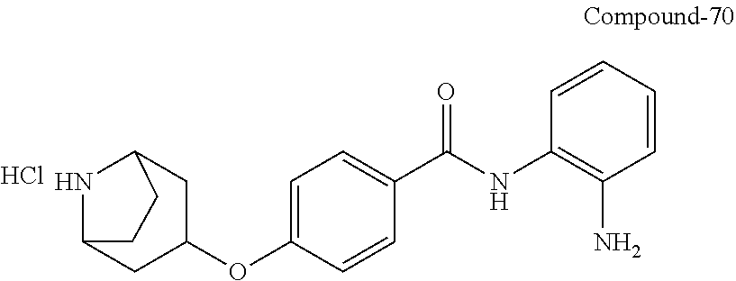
C1(OC2=CC=C(C(NC3=C(N)C=CC=C3)=O)C=C2)CC2NC(C1)CC2.Cl
